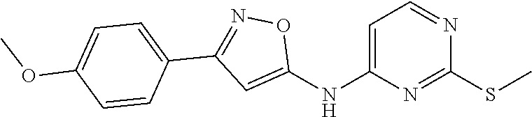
C1=C(NC2=CC(C3=CC=C(OC)C=C3)=NO2)N=C(SC)N=C1
